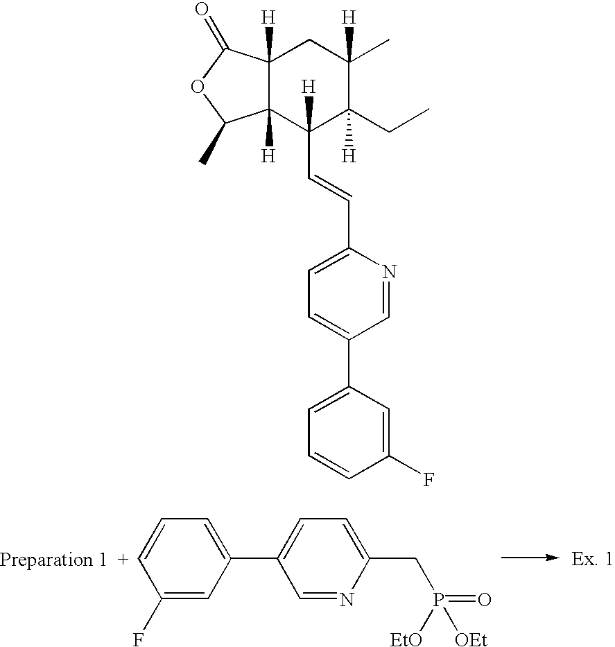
C1(F)=CC(C2=CC=C(CP(=O)([EtO])[OEt])N=C2)=CC=C1.C12([H])C([H])(C(=O)OC1C)CC(C)([H])C(CC)([H])C2(C=CC1=CC=C(C2=CC=CC(F)=C2)C=N1)[H]
